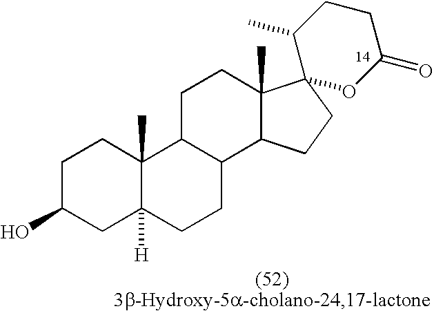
C1C(O)CC2([H])C(C)(C1)C1C(CC2)C2C(C)(CC1)C1(CC2)OC(=O)CCC1C
